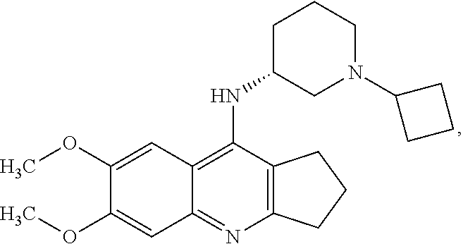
C12=C(N=C3C(=C1NC1CN(C4CCC4)CCC1)C=C(OC)C(OC)=C3)CCC2
